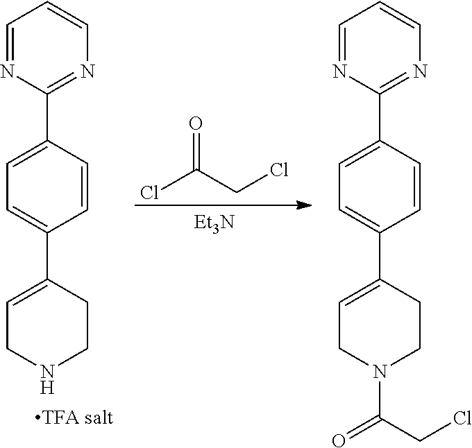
C1(C2=CC=C(C3=CCNCC3)C=C2)=NC=CC=N1.O=C(Cl)CCl.[Et3N].C1(C2=CC=C(C3=CCN(C(=O)CCl)CC3)C=C2)=NC=CC=N1
